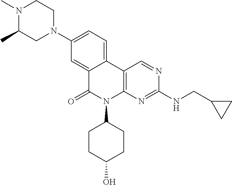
C1(N2CCN(C)C(C)C2)=CC=C2C(=C1)C(=O)N(C1CCC(O)CC1)C1=C2C=NC(NCC2CC2)=N1
